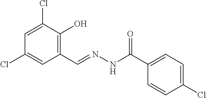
C1=C(Cl)C(O)=C(C=NNC(C2=CC=C(Cl)C=C2)=O)C=C1Cl
